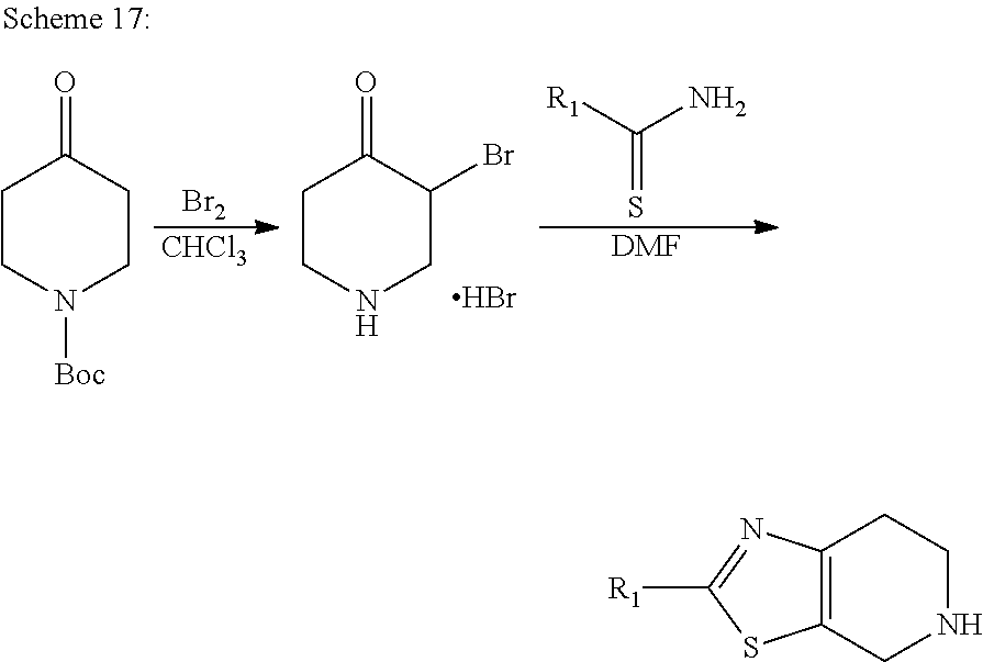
C1CN([Boc])CCC1=O.C1CNCC(Br)C1=O.Br.[Br2].[CHCl3].S=C(N)[R1].[DMF].C12=C(CNCC1)SC([R1])=N2
